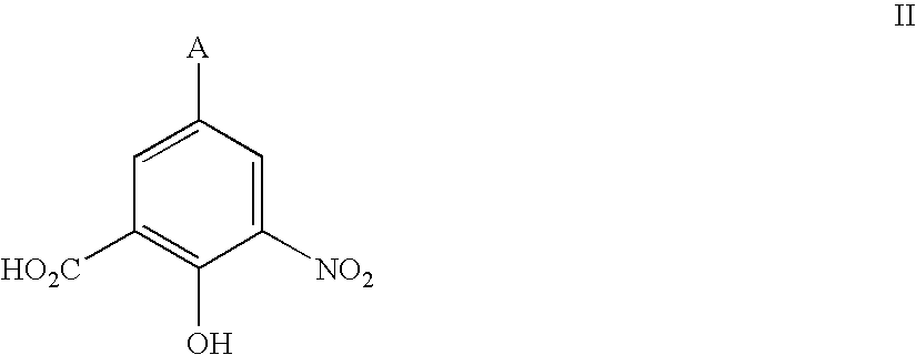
[HO2C]C1=C(O)C([NO2])=CC([A])=C1
